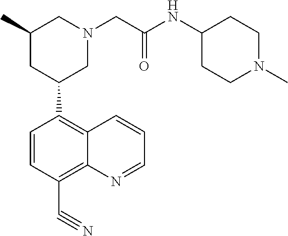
C1=CC(C#N)=C2C(=C1C1CN(CC(NC3CCN(C)CC3)=O)CC(C)C1)C=CC=N2
